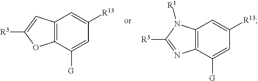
C12=C(C([G])=CC([R13])=C1)OC([R3])=C2.C12=C(C([G])=CC([R13])=C1)N=C([R3])N2[R1]
